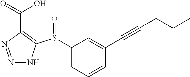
N1=NC(C(=O)O)=C(S(C2=CC=CC(C#CCC(C)C)=C2)=O)N1
